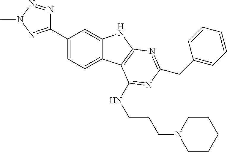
N1=NN(C)N=C1C1=CC=C2C(=C1)NC1=C2C(NCCCN2CCCCC2)=NC(CC2=CC=CC=C2)=N1
